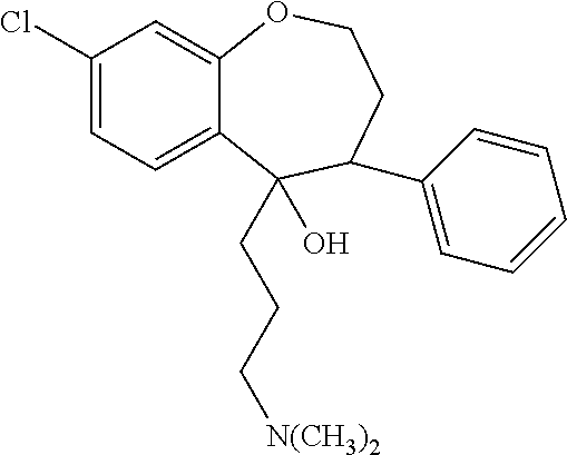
C1=C2C(=CC(Cl)=C1)OCCC(C1=CC=CC=C1)C2(O)CCC[N(CH3)2]
